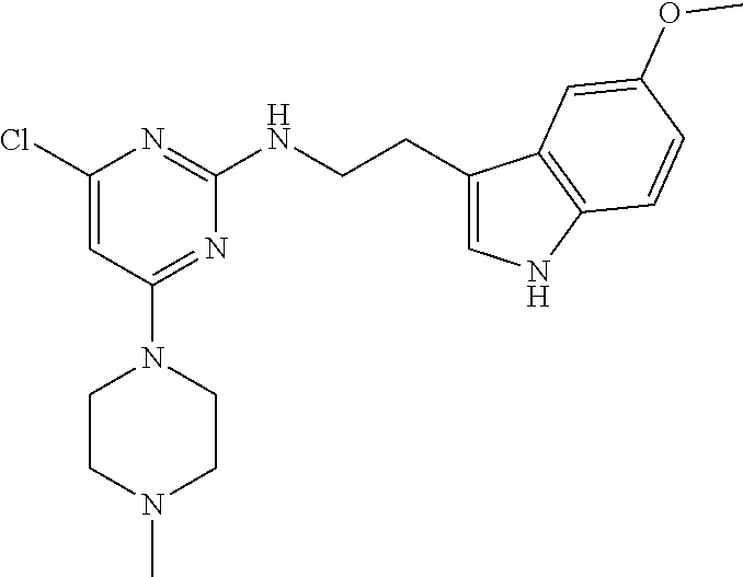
C(NC1=NC(Cl)=CC(N2CCN(C)CC2)=N1)CC1=CNC2=C1C=C(OC)C=C2
